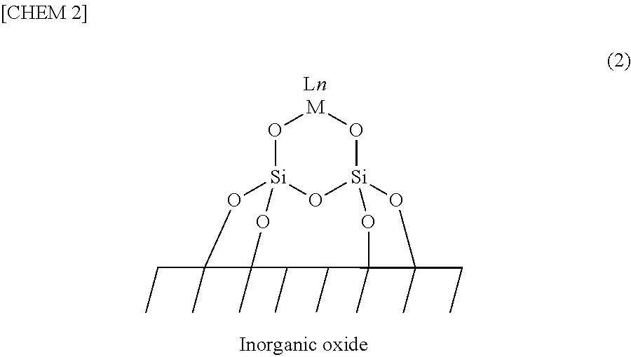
O1[Si]23O[Si]4(O[M]1)OC(C)(CC)C(C)(O4)C(C)C(C)C(C)(O2)C(CC)(C)O3
